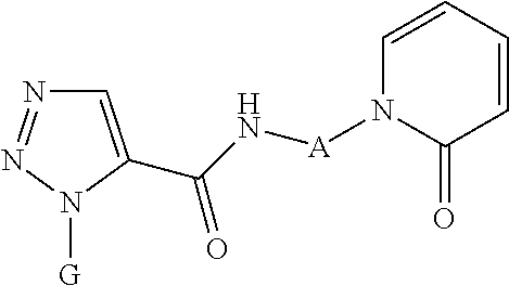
C1=C(C(=O)N[A]N2C(=O)C=CC=C2)N([G])N=N1
